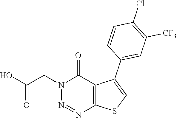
N1=NC2=C(C(=O)N1CC(O)=O)C(C1=CC([CF3])=C(Cl)C=C1)=CS2
